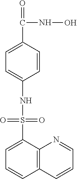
C1=C(C(NO)=O)C=CC(NS(=O)(=O)C2=CC=CC3=C2N=CC=C3)=C1
